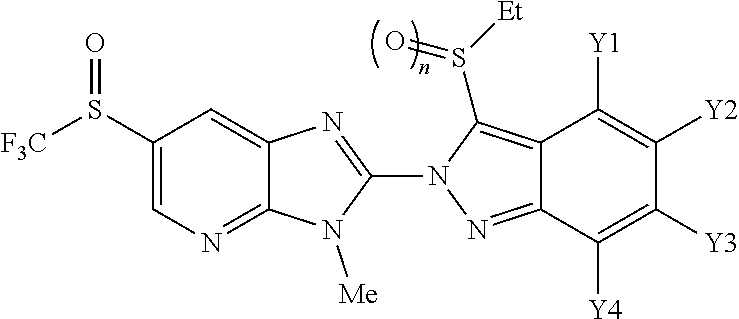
C12=NC=C(S([F3C])=O)C=C1N=C(N1N=C3C(=C1S([Et])=O)C([Y1])=C([Y2])C([Y3])=C3[Y4])N2[Me]
